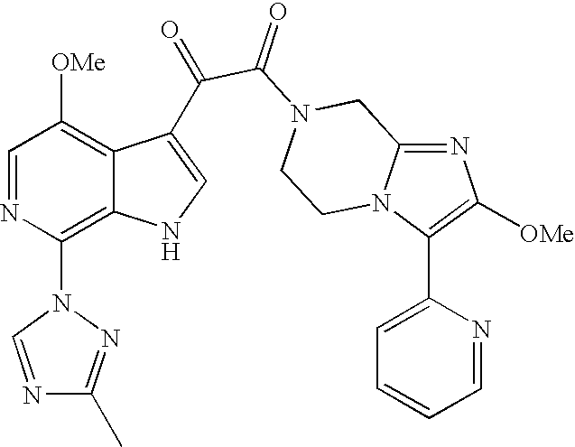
N1=C2N(C(C3=CC=CC=N3)=C1[OMe])CCN(C(=O)C(=O)C1=CNC3=C(N4N=C(C)N=C4)N=CC([OMe])=C31)C2
